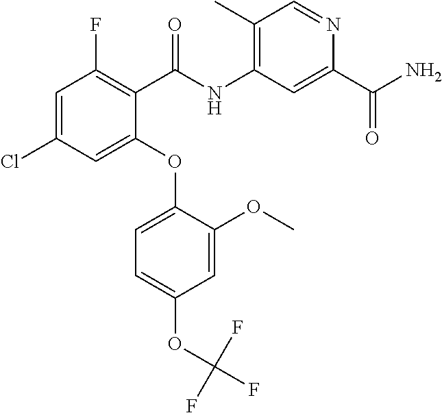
C1=C(Cl)C=C(OC2=CC=C(OC(F)(F)F)C=C2OC)C(C(NC2=C(C)C=NC(C(N)=O)=C2)=O)=C1F
